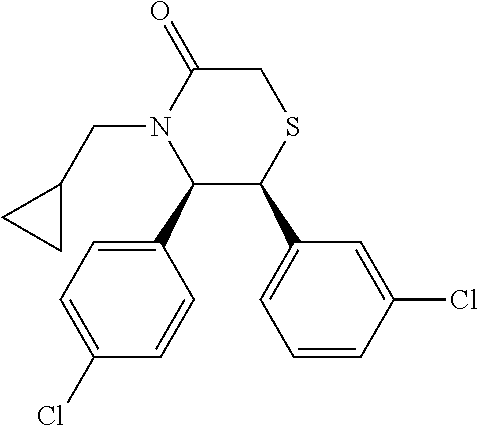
C1(C2C(C3=CC=CC(Cl)=C3)SCC(=O)N2CC2CC2)=CC=C(Cl)C=C1
